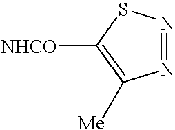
N1=NSC([NHCO])=C1[Me]
